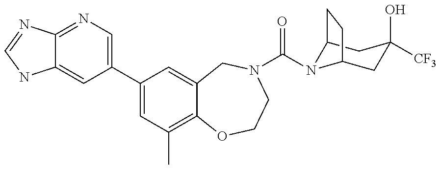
C12=CC(C3=CC(C)=C4C(=C3)CN(C(=O)N3C5CC(O)([CF3])CC3CC5)CCO4)=CN=C1N=CN2
